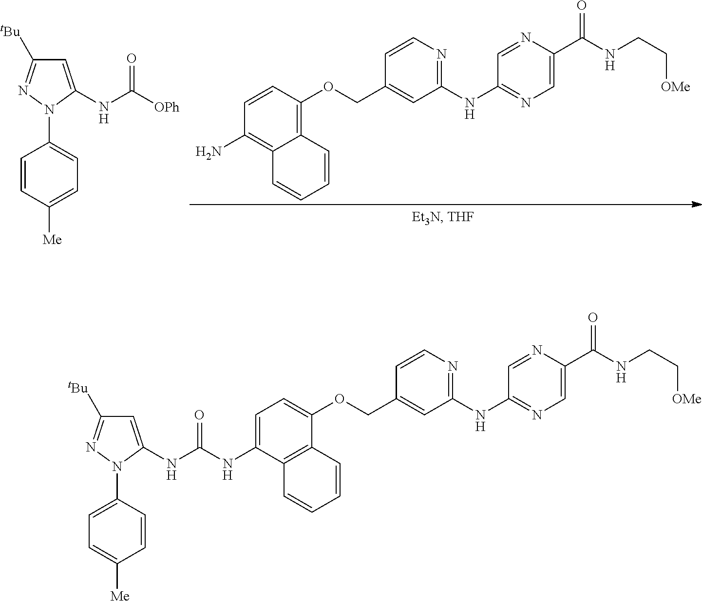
C1=CC(OCC2=CC(NC3=NC=C(C(NCC[OMe])=O)N=C3)=NC=C2)=C2C(=C1N)C=CC=C2.C1=C(NC([OPh])=O)N(C2=CC=C([Me])C=C2)N=C1[tBu].C1=C(NC(=O)NC2=CC([tBu])=NN2C2=CC=C([Me])C=C2)C2=C(C(OCC3=CC(NC4=NC=C(C(NCC[OMe])=O)N=C4)=NC=C3)=C1)C=CC=C2
